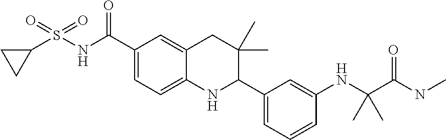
N(C(C1=CC=C2C(=C1)CC(C)(C)C(C1=CC=CC(NC(C(NC)=O)(C)C)=C1)N2)=O)S(=O)(=O)C1CC1
